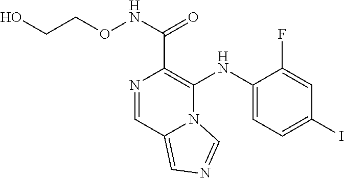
C1(NC2=C(C(NOCCO)=O)N=CC3=CN=CN23)=CC=C(I)C=C1F
